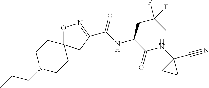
C1N(CCC)CCC2(C1)ON=C(C(NC(CC(C)(F)F)C(NC1(C#N)CC1)=O)=O)C2
